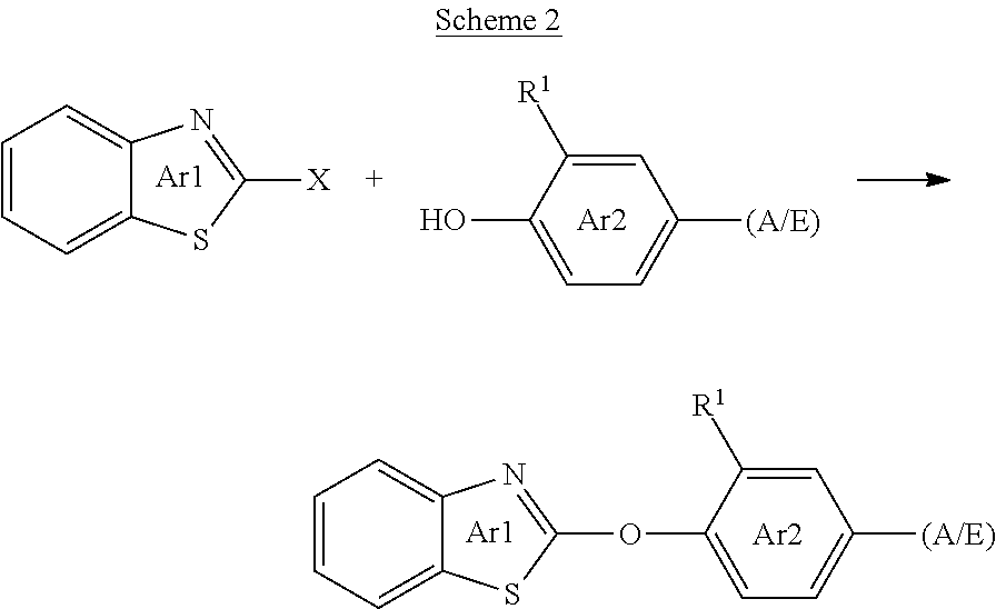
O(C1=CC=C([(A/E)])C=C1[R1])C1=NC2=CC=CC=C2S1.[Ar1].[Ar2].C1([X])=NC2=CC=CC=C2S1.[Ar1].OC1=CC=C([(A/E)])C=C1[R1].[Ar2]
